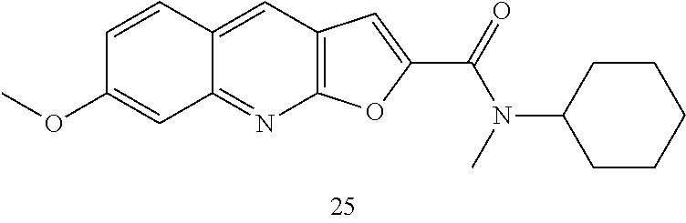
C1=CC2=CC3=C(N=C2C=C1OC)OC(C(=O)N(C)C1CCCCC1)=C3
